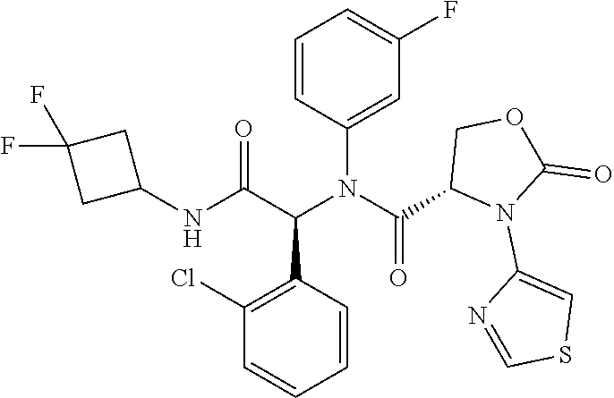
C1=C(N(C(C2N(C3=CSC=N3)C(=O)OC2)=O)C(C(NC2CC(F)(F)C2)=O)C2=C(Cl)C=CC=C2)C=CC=C1F
